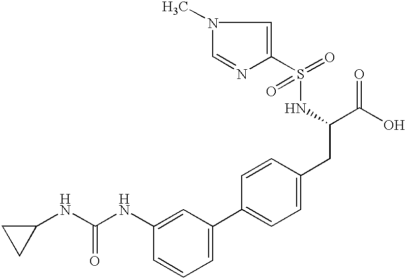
C1(NC(NC2=CC(C3=CC=C(CC(C(O)=O)NS(=O)(=O)C4=CN(C)C=N4)C=C3)=CC=C2)=O)CC1
